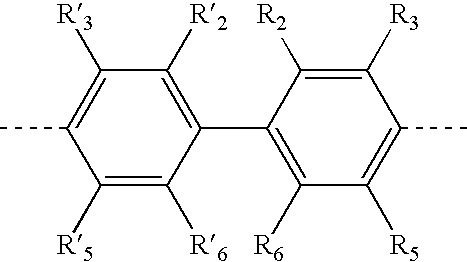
C1([R5])=C([R6])C(C2=C([R6])C([R5])=C(C)C([R3])=C2[R2])=C([R2])C([R3])=C1C
